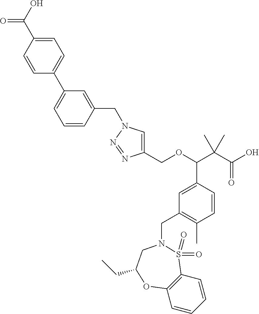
C1(COC(C(C(O)=O)(C)C)C2=CC(CN3S(=O)(=O)C4=C(C=CC=C4)OC(CC)C3)=C(C)C=C2)=CN(CC2=CC(C3=CC=C(C(O)=O)C=C3)=CC=C2)N=N1
